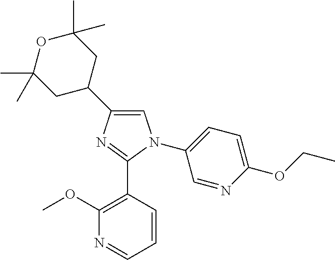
C1=C(C2CC(C)(C)OC(C)(C)C2)N=C(C2=C(OC)N=CC=C2)N1C1=CC=C(OCC)N=C1
